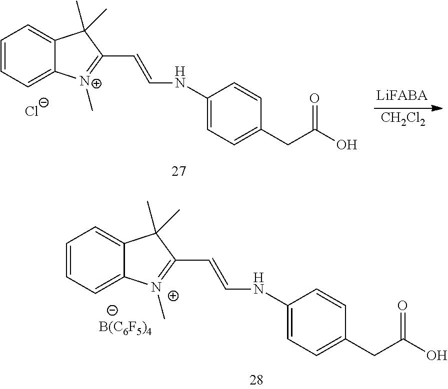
[CH2Cl2].C1=CC=C2C(=C1)C(C)(C)C(C=CNC1=CC=C(CC(O)=O)C=C1)=[N+]2C.[Cl-].C1=CC=C2C(=C1)C(C)(C)C(C=CNC1=CC=C(CC(O)=O)C=C1)=[N+]2C.[B(C6F5)4]
